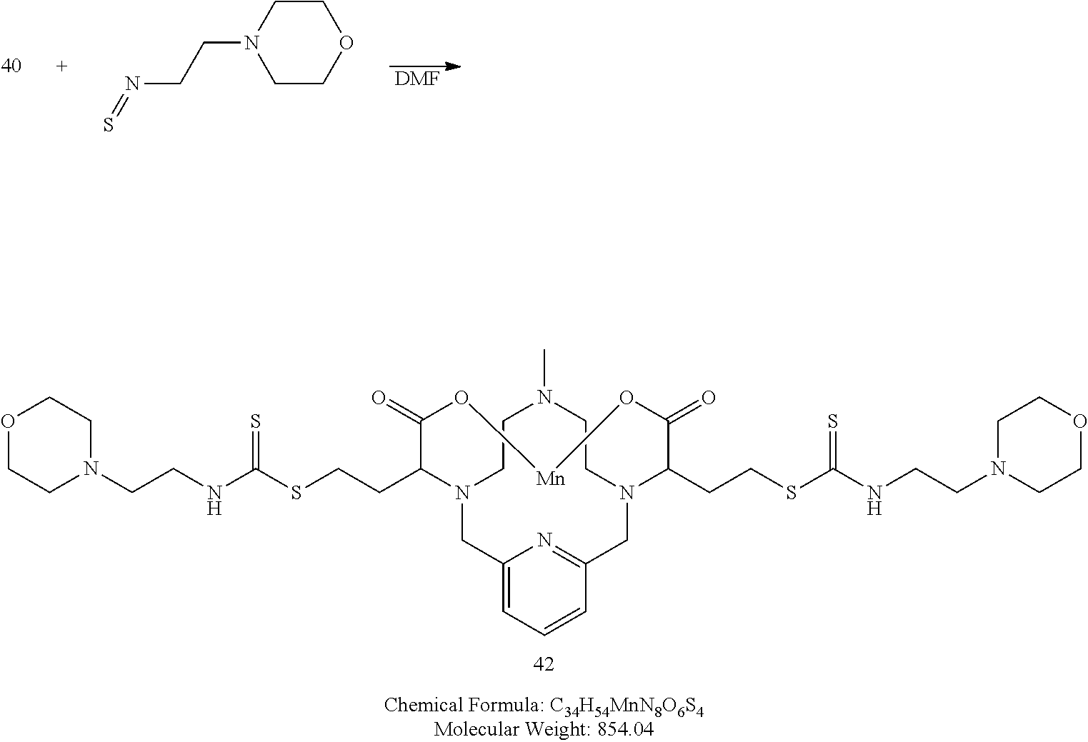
C1CN2CC3=CC=CC(=N3)CN(CCN1C)C(CCSC(NCCN1CCOCC1)=S)C(=O)O[Mn]OC(=O)C2CCSC(NCCN1CCOCC1)=S.[DMF].O1CCN(CCN=S)CC1
